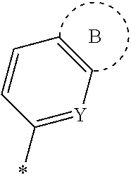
C1(*)=[Y]C=CC=C1.B
